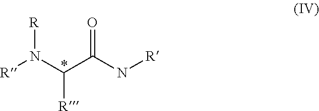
[R]N(C(C(N[R])=O)[R])[R]
